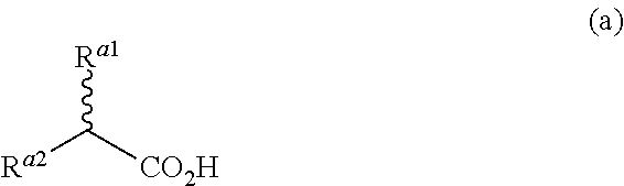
[Ra2]C([CO2H])[Ra1]
